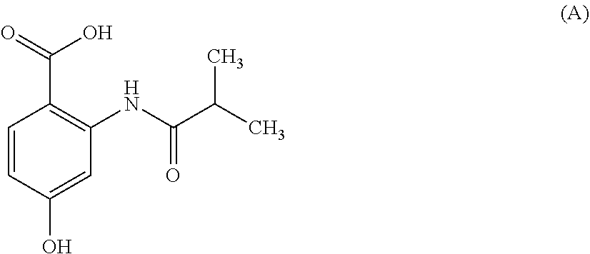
C1=CC(O)=CC(NC(C(C)C)=O)=C1C(=O)O
